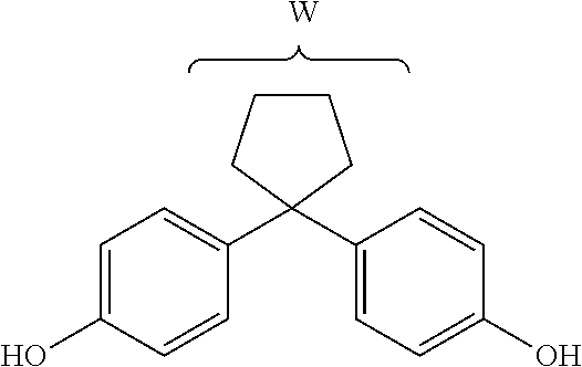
C1=C(O)C=CC(C2(C3=CC=C(O)C=C3)CCCC2)=C1.[W]
